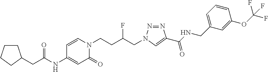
C(C(NC1=CC(=O)N(CCC(CN2N=NC(C(NCC3=CC=CC(OC(F)(F)F)=C3)=O)=C2)F)C=C1)=O)C1CCCC1
